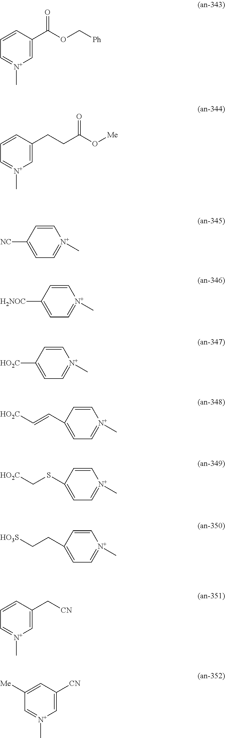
C1=C(C(OC[Ph])=O)C=CC=[N+]1C.C1=C(CCC(O[Me])=O)C=CC=[N+]1C.C1=CC([NC])=CC=[N+]1C.C1=CC([H2NOC])=CC=[N+]1C.C1=CC([HO2C])=CC=[N+]1C.C1=CC(C=C[HO2C])=CC=[N+]1C.C1=CC(SC[HO2C])=CC=[N+]1C.C1=CC(CC[HO3S])=CC=[N+]1C.C1=C(C[CN])C=CC=[N+]1C.C1=C([CN])C=C([Me])C=[N+]1C
